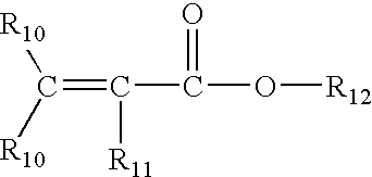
C(=C(C(O[R12])=O)[R11])([R10])[R10]
